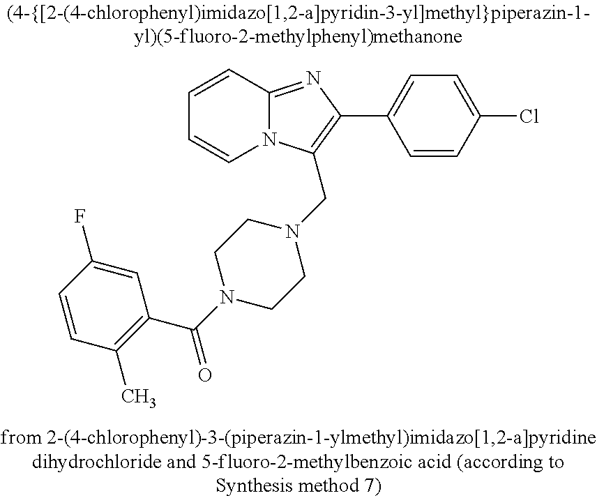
C1=CC2=NC(C3=CC=C(Cl)C=C3)=C(CN3CCN(C(C4=C(C)C=CC(F)=C4)=O)CC3)N2C=C1
